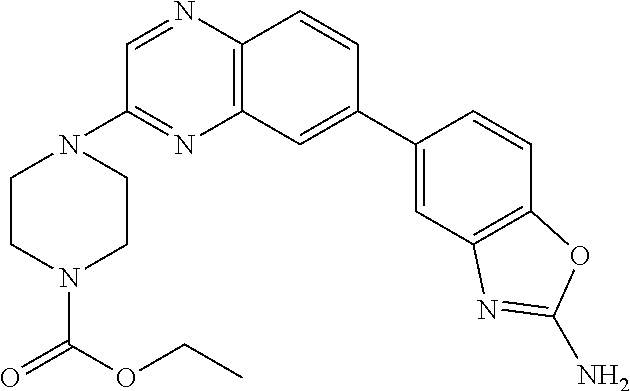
C12=C(C=CC(C3=CC4=C(C=C3)OC(N)=N4)=C1)N=CC(N1CCN(C(OCC)=O)CC1)=N2
